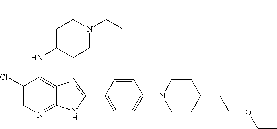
C1(Cl)=CN=C2C(=C1NC1CCN(C(C)C)CC1)N=C(C1=CC=C(N3CCC(CCOCC)CC3)C=C1)N2
